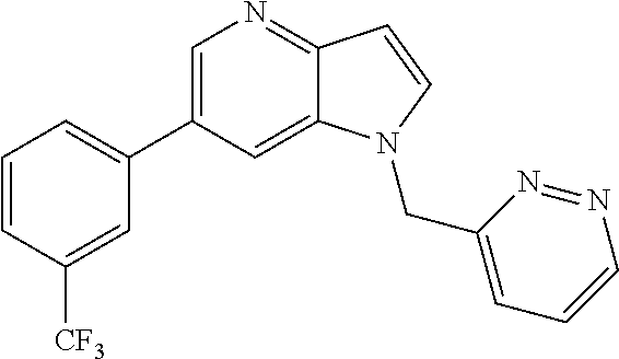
C1=C(C2=CC=CC([CF3])=C2)C=C2C(=N1)C=CN2CC1=CC=CN=N1
